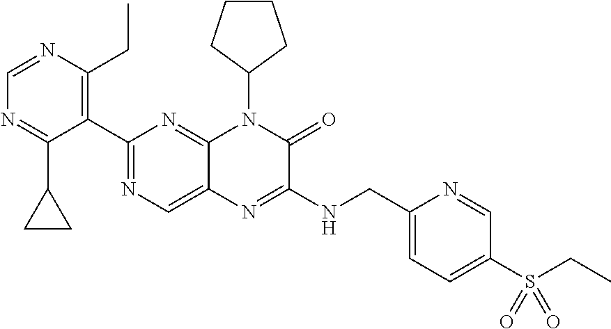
C1(C2=NC=C3C(=N2)N(C2CCCC2)C(=O)C(NCC2=CC=C(S(CC)(=O)=O)C=N2)=N3)=C(CC)N=CN=C1C1CC1
